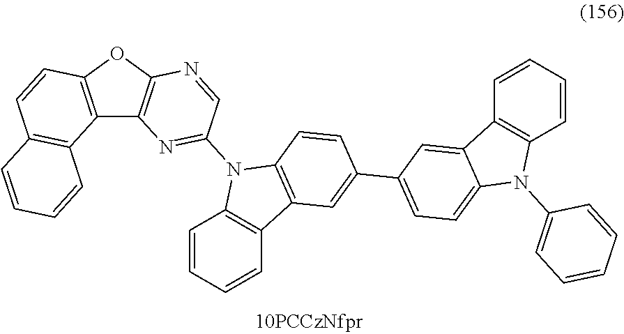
C12=C(OC3=C1N=C(N1C4=C(C5=C1C=CC(C1=CC=C6C(=C1)C1=C(N6C6=CC=CC=C6)C=CC=C1)=C5)C=CC=C4)C=N3)C=CC1=C2C=CC=C1
